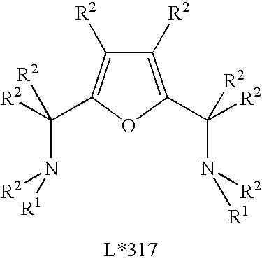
C1([R2])=C(C([R2])(N([R2])[R1])[R2])OC(C([R2])(N([R2])[R1])[R2])=C1[R2]
